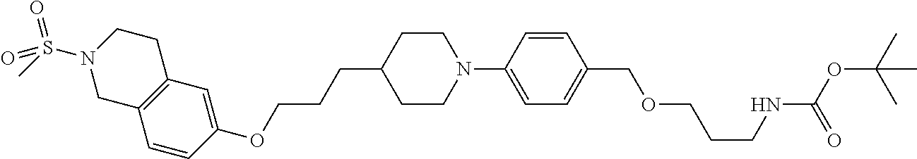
C1=CC(OCCCC2CCN(C3=CC=C(COCCCNC(OC(C)(C)C)=O)C=C3)CC2)=CC2=C1CN(S(C)(=O)=O)CC2
